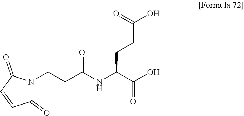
N1(CCC(NC(C(O)=O)CCC(O)=O)=O)C(=O)C=CC1=O
